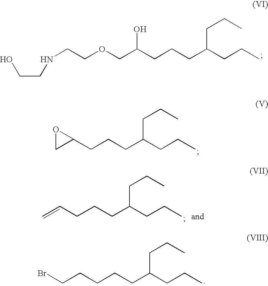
OCCNCCOCC(CCCC(CCC)CCC)O.C(CCCC(CCC)CCC)=C.C1(CCCC(CCC)CCC)OC1.C(CCCC(CCC)CCC)CBr
